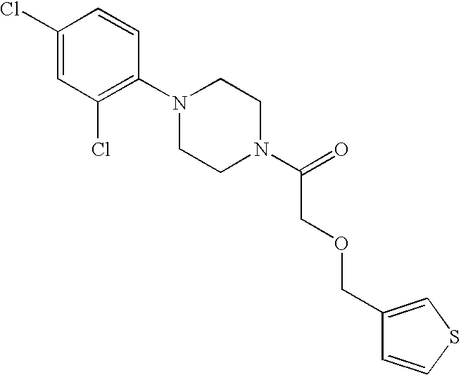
C1(Cl)=CC(Cl)=C(N2CCN(C(=O)COCC3=CSC=C3)CC2)C=C1
